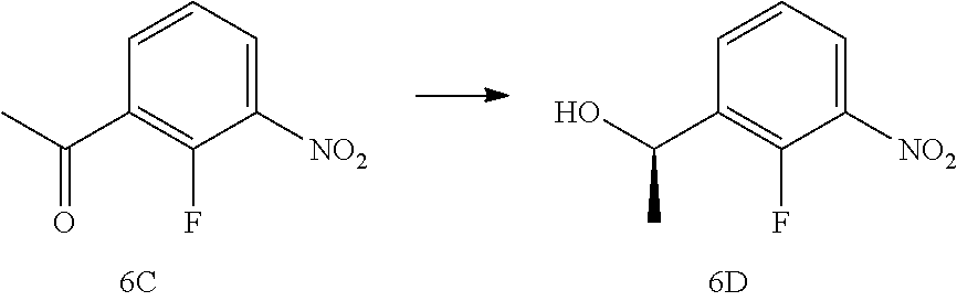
C1([NO2])=CC=CC(C(C)=O)=C1F.C1([NO2])=CC=CC(C(O)C)=C1F
